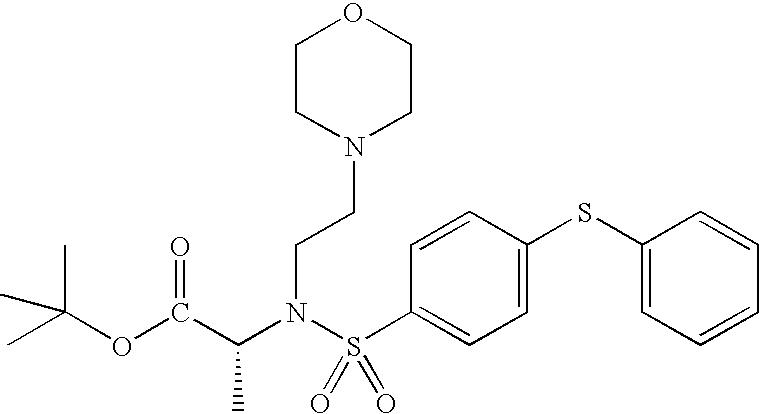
C(N(S(C1=CC=C(SC2=CC=CC=C2)C=C1)(=O)=O)CCN1CCOCC1)(C(OC(C)(C)C)=O)C
